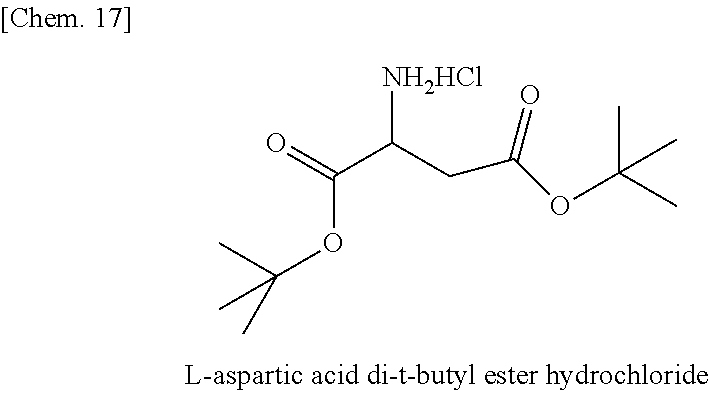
[NH2HCl]C(C(OC(C)(C)C)=O)CC(=O)OC(C)(C)C
